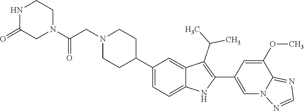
C1(C2CCN(CC(=O)N3CCNC(=O)C3)CC2)=CC=C2C(=C1)C(C(C)C)=C(C1=CN3C(=NC=N3)C(OC)=C1)N2
